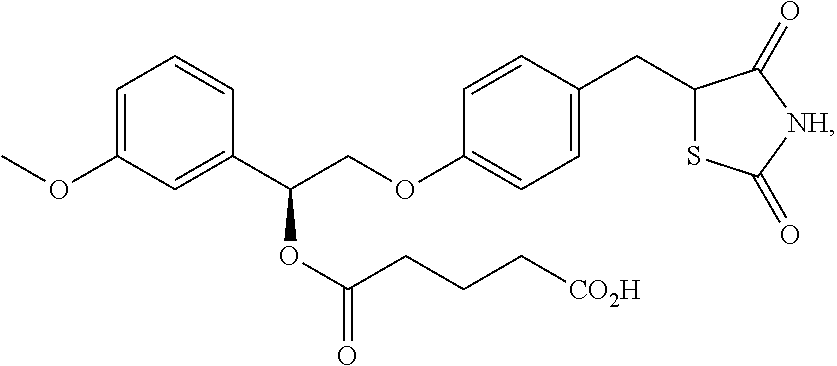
C1=C(OC)C=C(C(COC2=CC=C(CC3SC(=O)[NH]C3=O)C=C2)OC(=O)CCC[CO2H])C=C1
